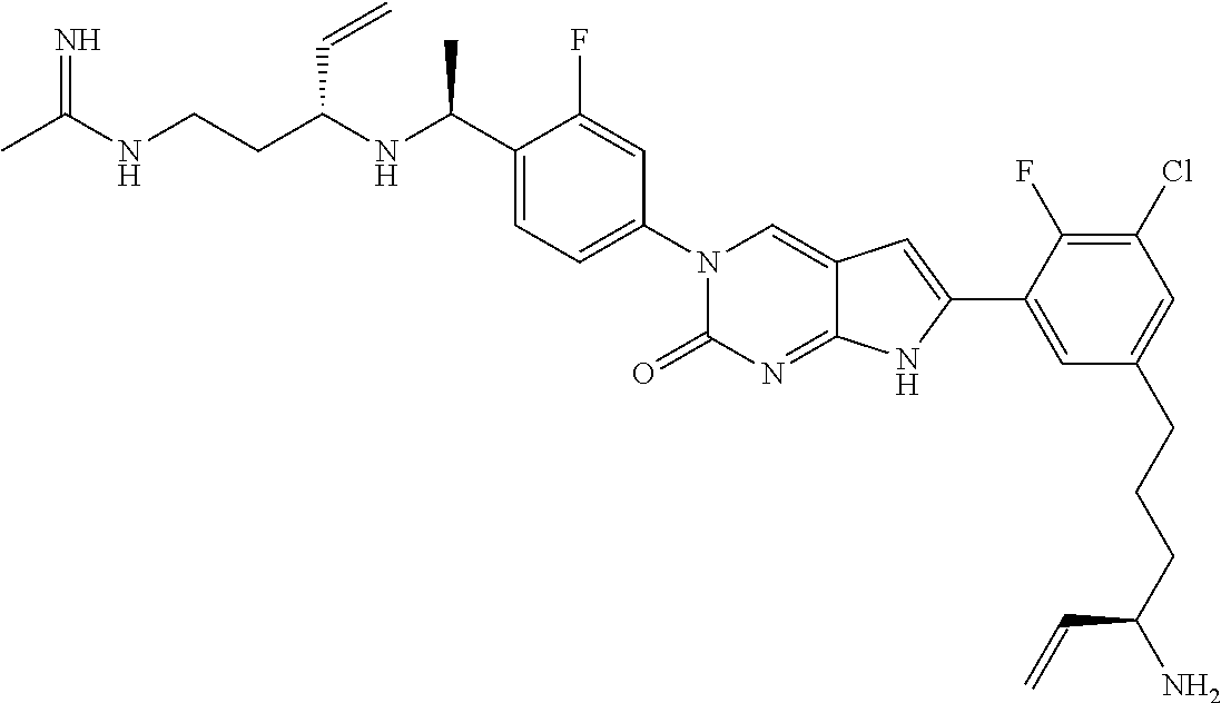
CC(NCCC(NC(C1=CC=C(N2C(=O)N=C3C(=C2)C=C(C2=CC(CCCC(N)C=C)=CC(Cl)=C2F)N3)C=C1F)C)C=C)=N
